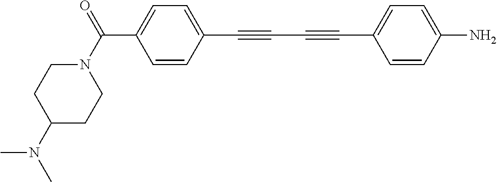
C1=CC(C#CC#CC2=CC=C(N)C=C2)=CC=C1C(N1CCC(N(C)C)CC1)=O
